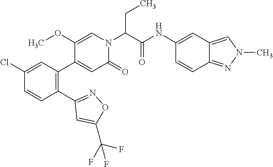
C1(Cl)=CC(C2=CC(=O)N(C(C(NC3=CC4=CN(C)N=C4C=C3)=O)CC)C=C2OC)=C(C2=NOC(C(F)(F)F)=C2)C=C1
